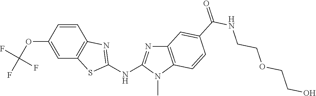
O(C1=CC2=C(C=C1)N=C(NC1=NC3=C(N1C)C=CC(C(NCCOCCO)=O)=C3)S2)C(F)(F)F
